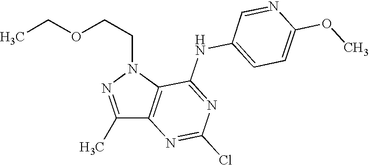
C1(C)=NN(CCOCC)C2=C1N=C(Cl)N=C2NC1=CC=C(OC)N=C1
